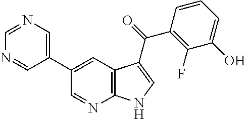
C12=C(C=C(C3=CN=CN=C3)C=N1)C(C(=O)C1=C(F)C(O)=CC=C1)=CN2
